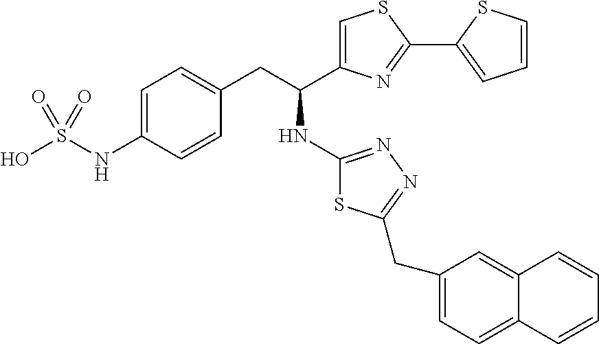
C1=C(NS(O)(=O)=O)C=CC(CC(NC2=NN=C(CC3=CC=C4C(=C3)C=CC=C4)S2)C2=CSC(C3=CC=CS3)=N2)=C1
